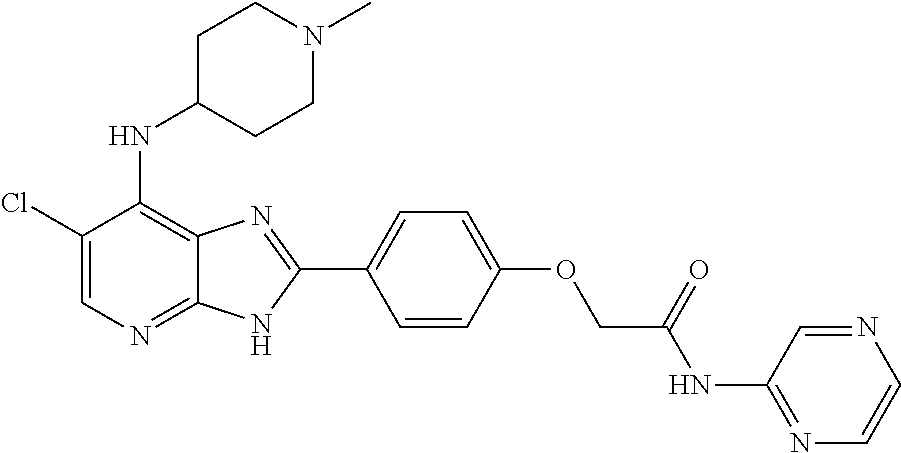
C1(Cl)=CN=C2C(=C1NC1CCN(C)CC1)N=C(C1=CC=C(OCC(NC3=NC=CN=C3)=O)C=C1)N2
